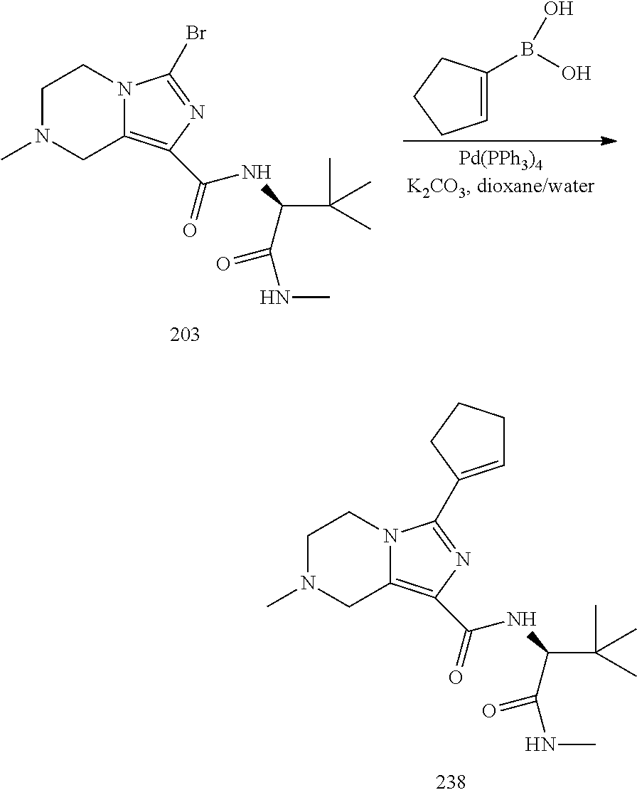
C1=C(B(O)O)CCC1.C1N(C)CC2=C(C(=O)NC(C(=O)NC)C(C)(C)C)N=C(Br)N2C1.C1N(C)CC2=C(C(=O)NC(C(=O)NC)C(C)(C)C)N=C(C3=CCCC3)N2C1
